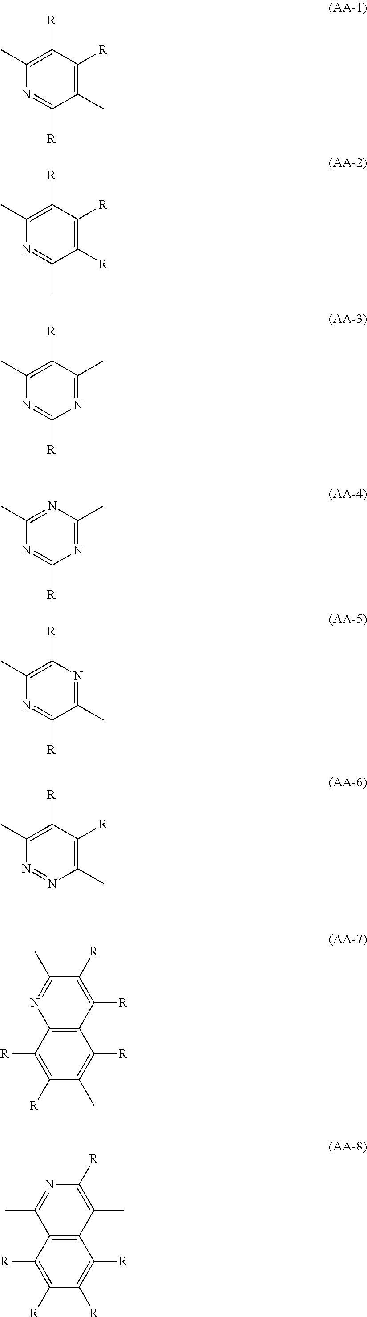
C1([R])=C(C)N=C([R])C(C)=C1[R].C1([R])=C(C)N=C(C)C([R])=C1[R].C1([R])=C(C)N=C([R])N=C1C.N1=C(C)N=C([R])N=C1C.C1([R])=C(C)N=C([R])C(C)=N1.C1([R])=C(C)N=NC(C)=C1[R].C1(C)=C([R])C2=C(C([R])=C1[R])N=C(C)C([R])=C2[R].C1([R])=C([R])C2=C(C([R])=C1[R])C(C)=NC([R])=C2C
